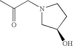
CC(CN1CC(O)CC1)=O
